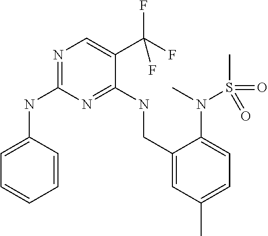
C1=C(NC2=NC=C(C(F)(F)F)C(NCC3=CC(C)=CC=C3N(S(=O)(C)=O)C)=N2)C=CC=C1
